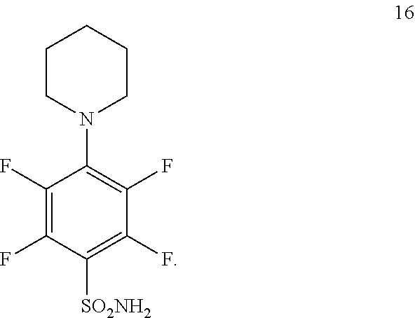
C1(F)=C(F)C([SO2NH2])=C(F)C(F)=C1N1CCCCC1
